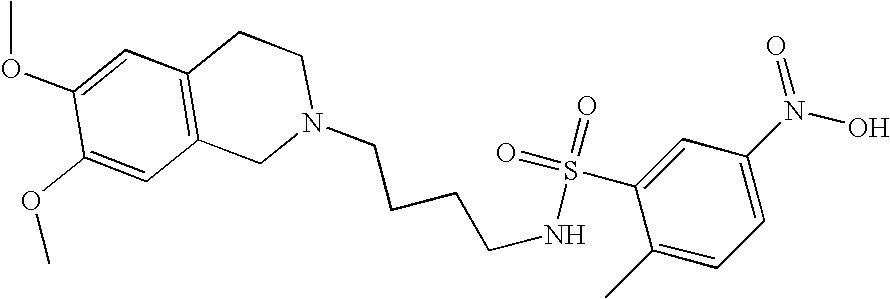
C1=C(OC)C(OC)=CC2=C1CCN(CCCCNS(=O)(=O)C1=CC(N(=O)O)=CC=C1C)C2
